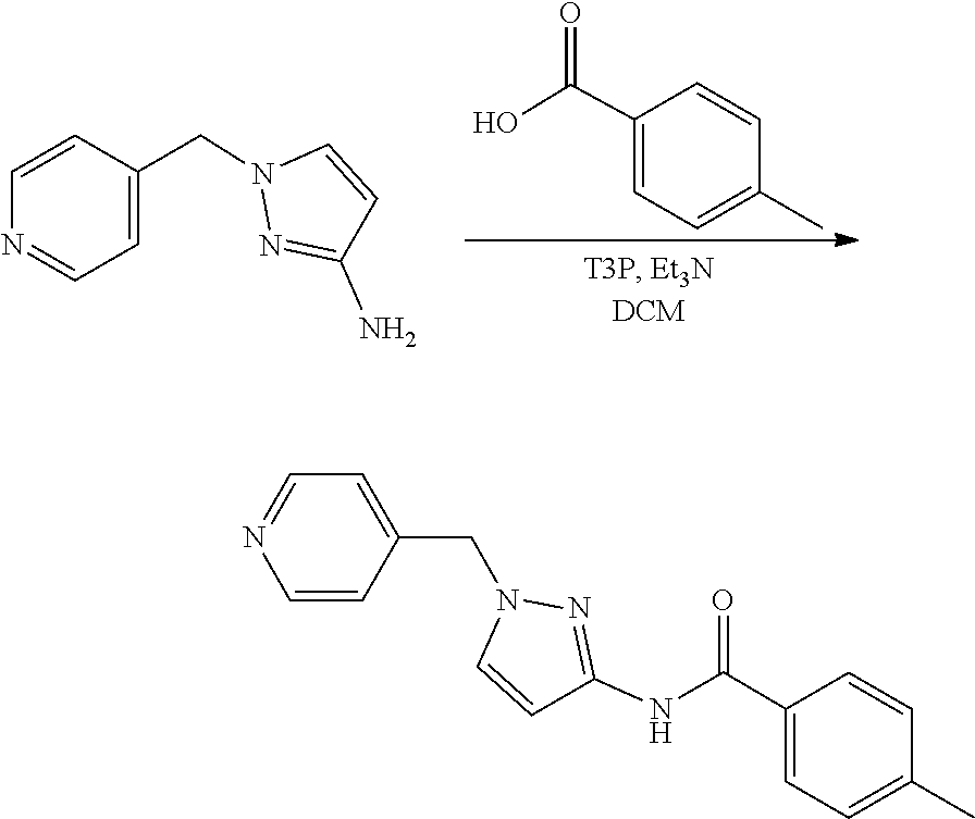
C1=CC(C)=CC=C1C(O)=O.N1(CC2=CC=NC=C2)N=C(N)C=C1.N1(CC2=CC=NC=C2)N=C(NC(C2=CC=C(C)C=C2)=O)C=C1
